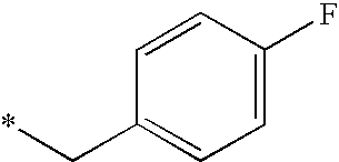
C1=CC(F)=CC=C1C*
